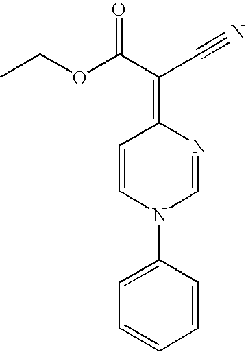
CCOC(C(C#N)=C1C=CN(C2=CC=CC=C2)C=N1)=O
